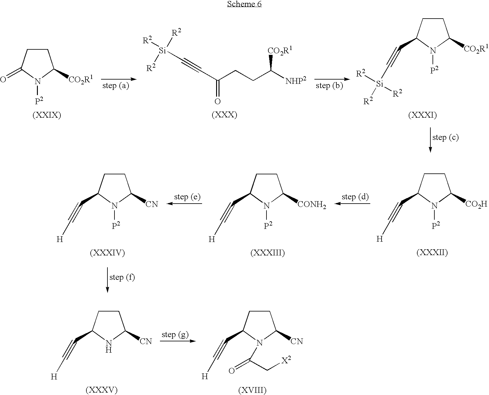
C1CC(=O)N([P2])C1[CO2R1].[R2][Si](C#CC(=O)CCC([NHP2])[CO2R1])([R2])[R2].C1CC(C#C[Si]([R2])([R2])[R2])N([P2])C1[CO2R1].C1CC(C#C[H])N([P2])C1[CN].C1CC(C#C[H])N([P2])C1[CONH2].C1CC(C#C[H])N([P2])C1[CO2H].C1CC(C#C[H])NC1[CN].C1CC(C#C[H])N(C(=O)C[X2])C1[CN]
